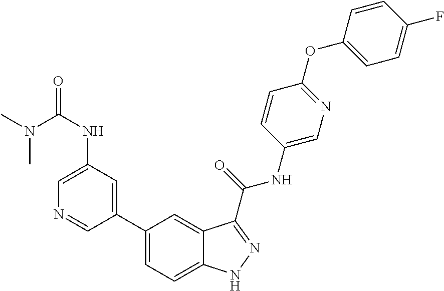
C1(NC(=O)N(C)C)=CN=CC(C2=CC=C3C(=C2)C(C(NC2=CN=C(OC4=CC=C(F)C=C4)C=C2)=O)=NN3)=C1
